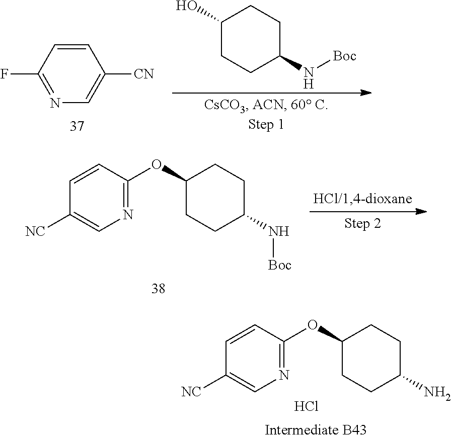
C1(OC2CCC(N)CC2)=NC=C([NC])C=C1.Cl.C1([CN])=CN=C(F)C=C1.N(C1CCC(O)CC1)[Boc].C1=CC(OC2CCC(N[Boc])CC2)=NC=C1[NC]
